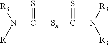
C([Sn]C(N([R3])[R3])=S)(N([R])[R3])=S
